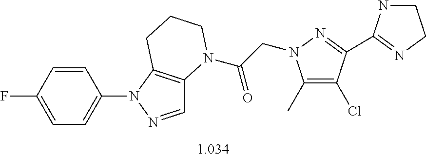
C1=CC(F)=CC=C1N1N=CC2=C1CCCN2C(CN1C(C)=C(Cl)C(C2=NCCN2)=N1)=O
